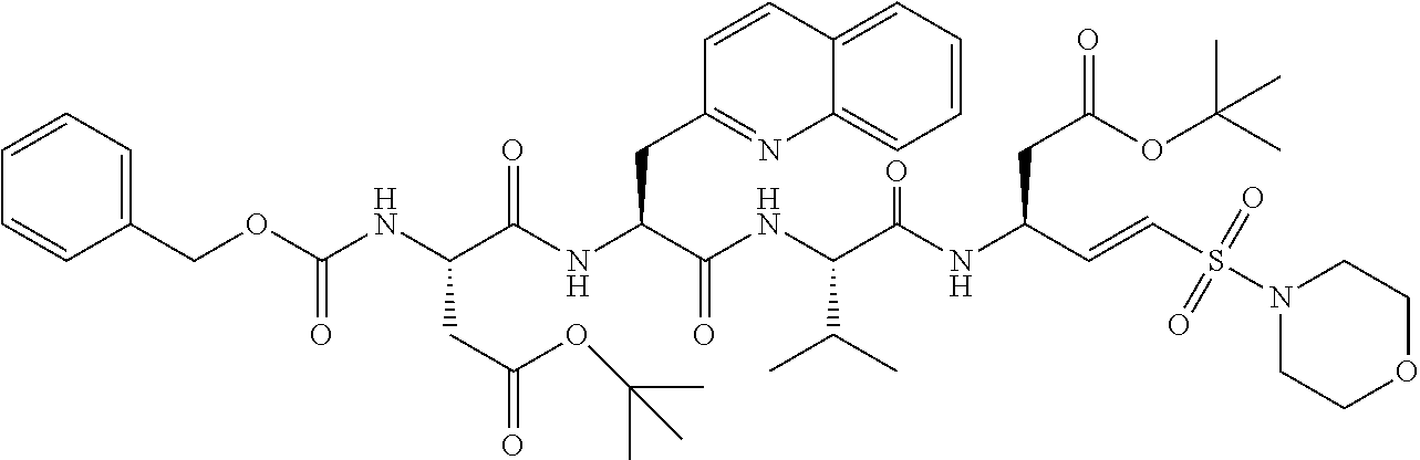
N(C(C(NC(C(NC(C=CS(N1CCOCC1)(=O)=O)CC(=O)OC(C)(C)C)=O)C(C)C)=O)CC1=NC2=CC=CC=C2C=C1)C(C(NC(OCC1=CC=CC=C1)=O)CC(=O)OC(C)(C)C)=O
